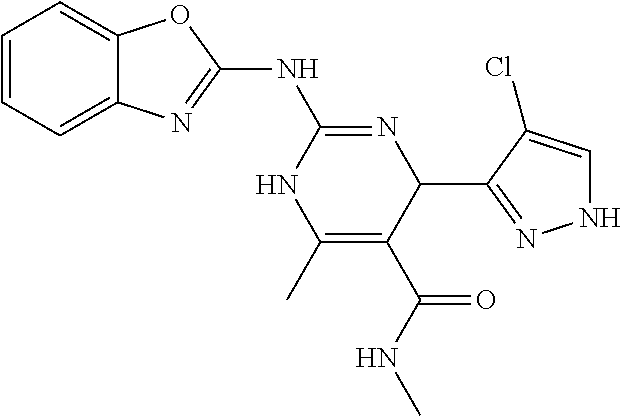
C1=CC=C2C(=C1)OC(NC1=NC(C3=NNC=C3Cl)C(C(NC)=O)=C(C)N1)=N2
